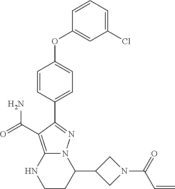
C1(OC2=CC=C(C3=NN4C(=C3C(=O)N)NCCC4C3CN(C(=O)C=C)C3)C=C2)=CC(Cl)=CC=C1
